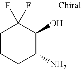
C1CCC(N)C(O)C1(F)F
